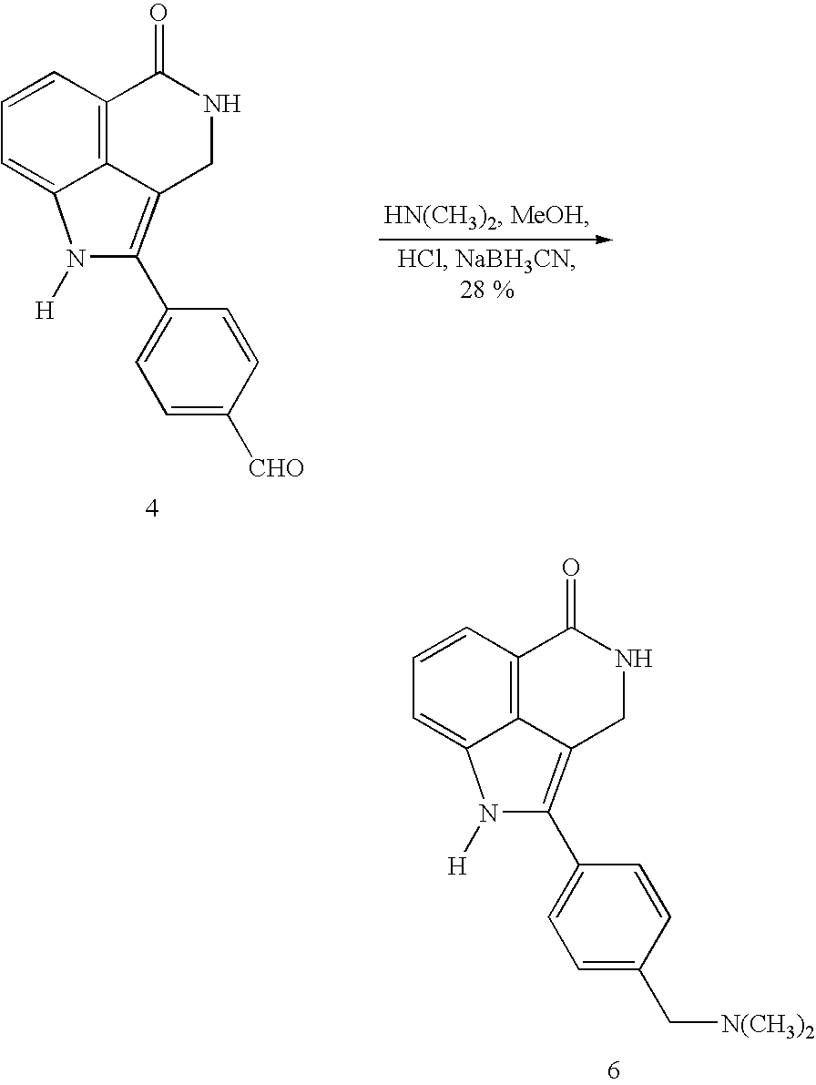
C12=C3C(=C(C4=CC=C([CHO])C=C4)N([H])C3=CC=C1)CNC2=O.C12=C3C(=C(C4=CC=C(C[N(CH3)2])C=C4)N([H])C3=CC=C1)CNC2=O
